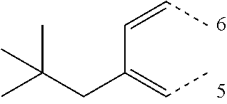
C(=CC)C(=CC)CC(C)(C)C
